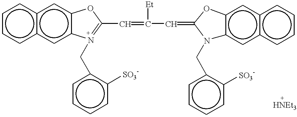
c12cc3c(cc1cccc2)OC(C=C(C=C1N(Cc2ccccc2[SO3-])c2c(cc4c(c2)cccc4)O1)[Et])=N3Cc1ccccc1[SO3-]
